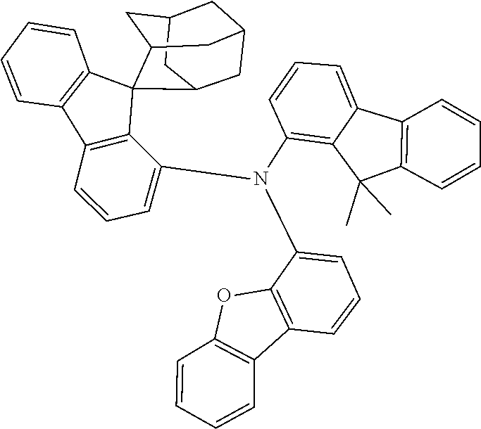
C1=CC=C2C3=C(C(C)(C)C2=C1N(C1=CC=CC2=C1OC1=C2C=CC=C1)C1=CC=CC2=C1C1(C4=C2C=CC=C4)C2CC4CC(CC1C4)C2)C=CC=C3
